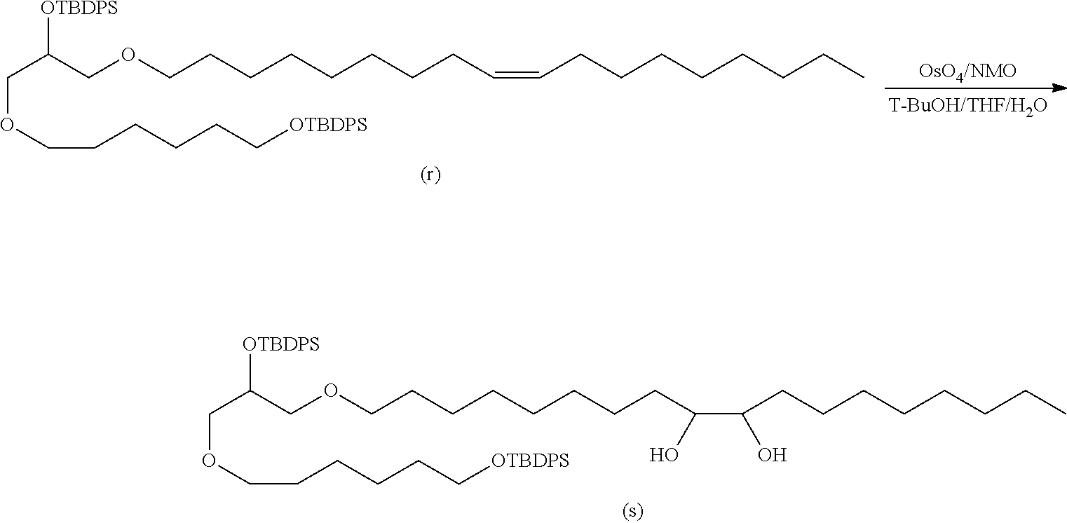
C(C(COCCCCCCCCC(C(CCCCCCCC)O)O)[OTBDPS])OCCCCCC[OTBDPS].[OsO4/NMO].C(C(COCCCCCCCCC=CCCCCCCCC)[OTBDPS])OCCCCCC[OTBDPS]
